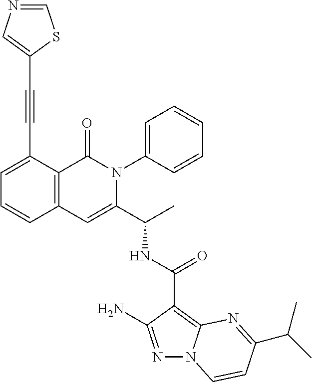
N1=C(N)C(C(NC(C2=CC3=C(C(=O)N2C2=CC=CC=C2)C(C#CC2=CN=CS2)=CC=C3)C)=O)=C2N1C=CC(C(C)C)=N2
